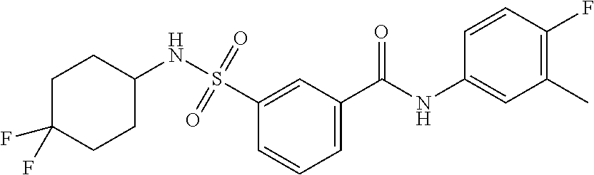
C1=C(C(NC2=CC(C)=C(F)C=C2)=O)C=C(S(=O)(=O)NC2CCC(F)(F)CC2)C=C1
